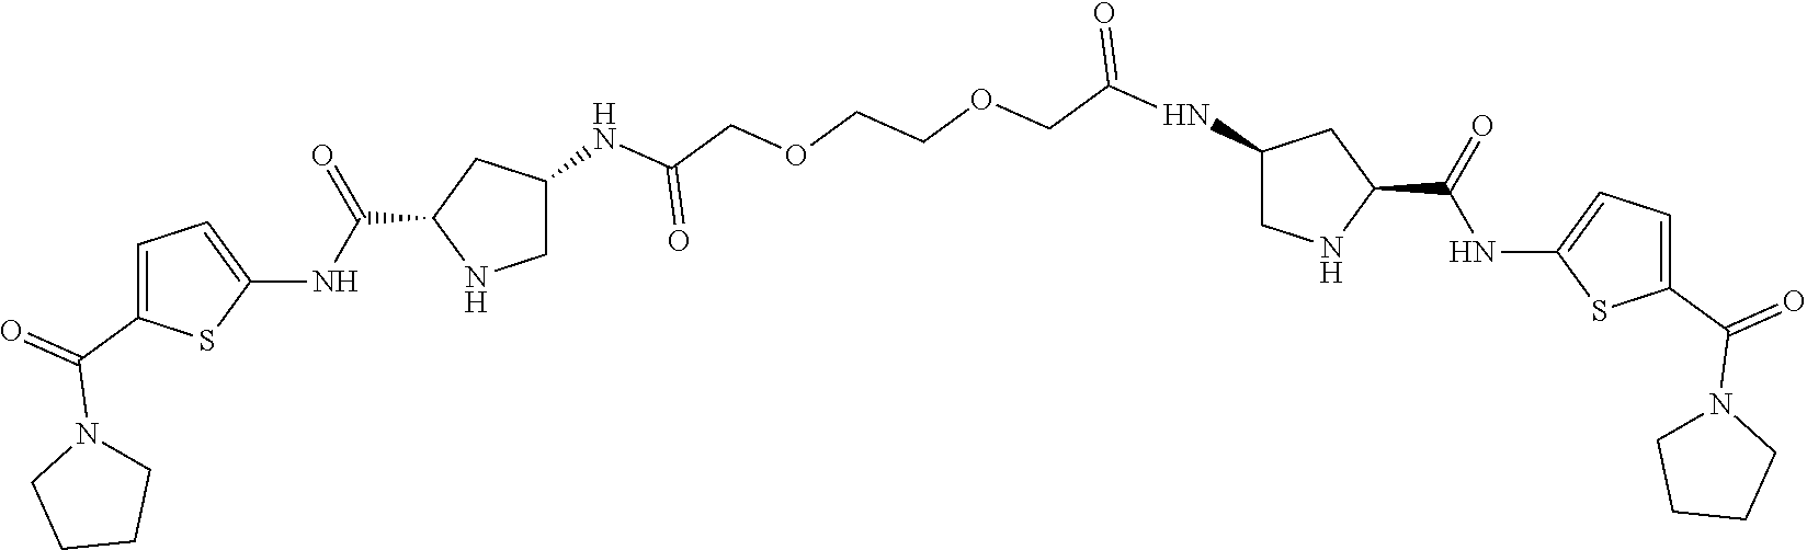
C1=C(C(=O)N2CCCC2)SC(NC(C2NCC(NC(COCCOCC(NC3CNC(C(=O)NC4=CC=C(C(=O)N5CCCC5)S4)C3)=O)=O)C2)=O)=C1
